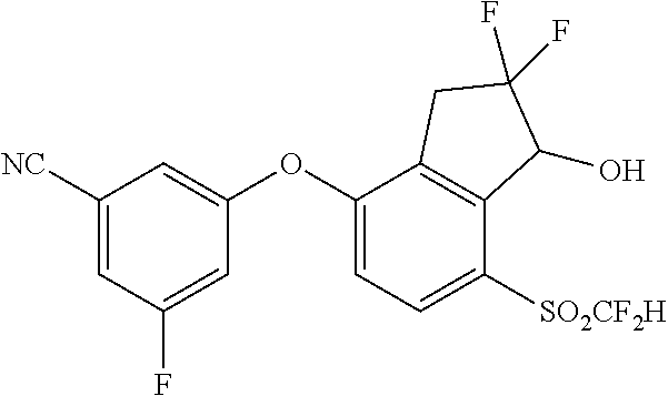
C1(OC2=CC=C([SO2CF2H])C3=C2CC(F)(F)C3O)=CC([NC])=CC(F)=C1
